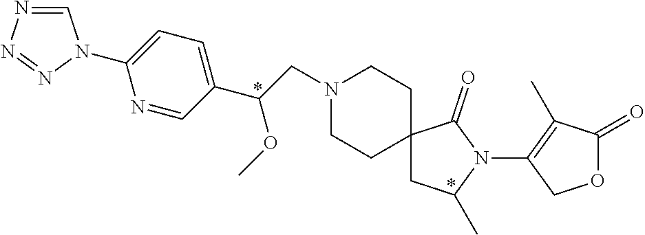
C1(N2C=NN=N2)=CC=C(C(CN2CCC3(CC2)CC(C)N(C2=C(C)C(=O)OC2)C3=O)OC)C=N1
